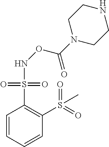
C1=CC=CC(S(C)(=O)=O)=C1S(=O)(=O)NOC(N1CCNCC1)=O
